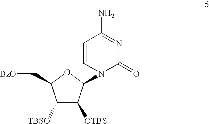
C1([TBSO])C([OTBS])C(N2C(=O)N=C(N)C=C2)OC1C[BzO]
